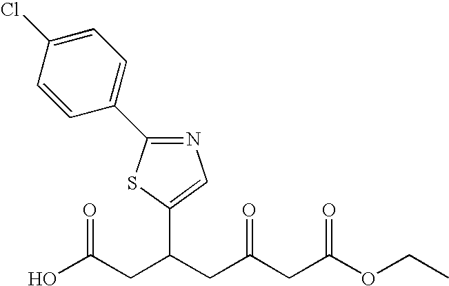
OC(CC(CC(CC(OCC)=O)=O)C1=CN=C(C2=CC=C(Cl)C=C2)S1)=O
